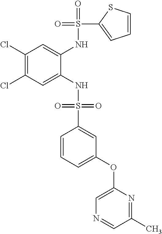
C1(Cl)=C(Cl)C=C(NS(=O)(=O)C2=CC(OC3=CN=CC(C)=N3)=CC=C2)C(NS(=O)(C2=CC=CS2)=O)=C1
